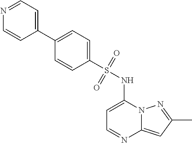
C1=C(NS(C2=CC=C(C3=CC=NC=C3)C=C2)(=O)=O)N2C(=CC(C)=N2)N=C1
